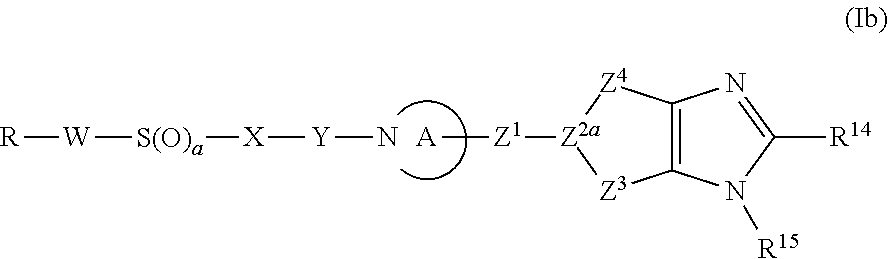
[A][Z1][Z2a]1[Z3]C2=C([Z4]1)N=C([R14])N2[R15].[R][W][S(O)a][X][Y]N
